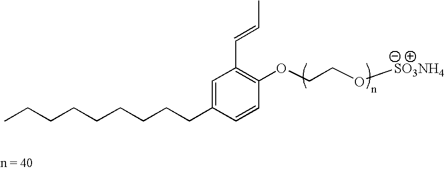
C1(OCCO[SO3NH4])=C(C=CC)C=C(CCCCCCCCC)C=C1
